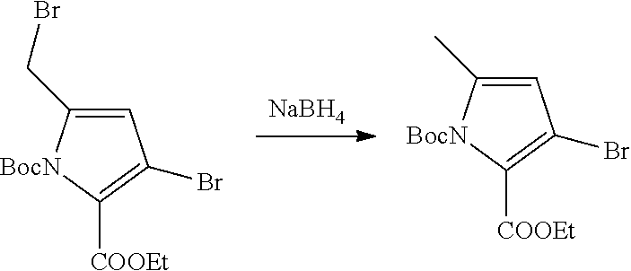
[NaBH4].C1=C(C)[BocN]C([COOEt])=C1Br.C1=C(CBr)[BocN]C([COOEt])=C1Br
